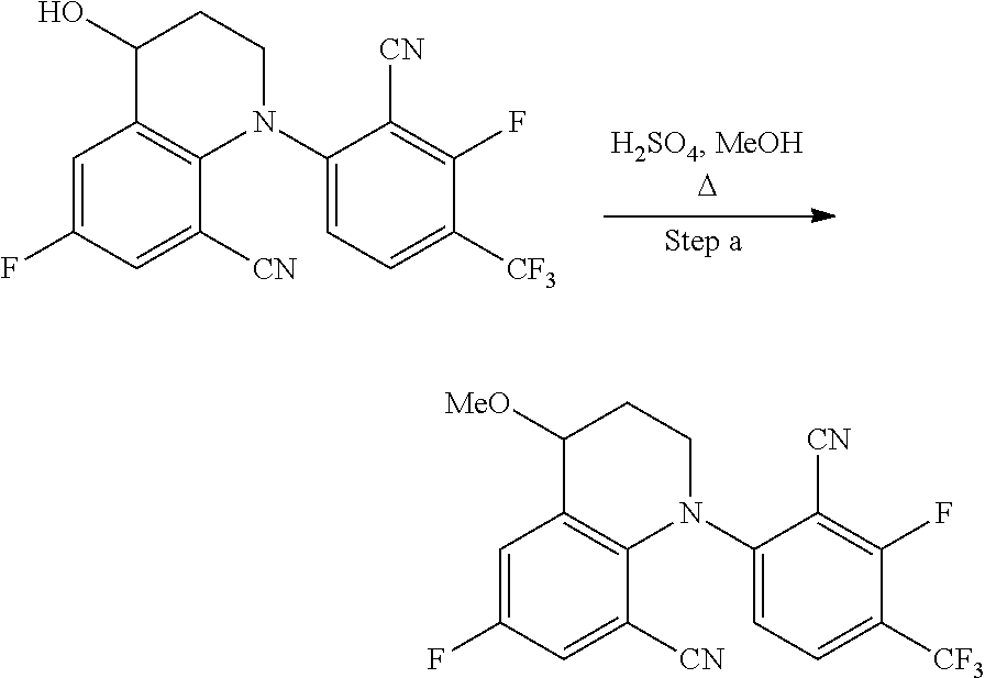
C12=C(N(C3=CC=C([CF3])C(F)=C3[CN])CCC1O)C([CN])=CC(F)=C2.C12=C(N(C3=CC=C([CF3])C(F)=C3[CN])CCC1[MeO])C([CN])=CC(F)=C2
